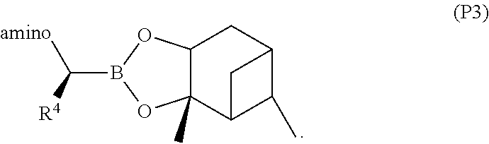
C12C(C)(C3C(C)C(C1)C3)OB(C([R4])[amino])O2
